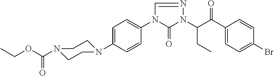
C1=C(N2CCN(C(OCC)=O)CC2)C=CC(N2C(=O)N(C(C(C3=CC=C(Br)C=C3)=O)CC)N=C2)=C1
